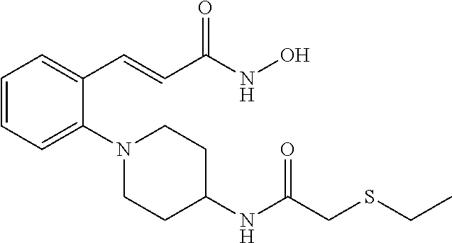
C1=CC=C(N2CCC(NC(CSCC)=O)CC2)C(C=CC(NO)=O)=C1
